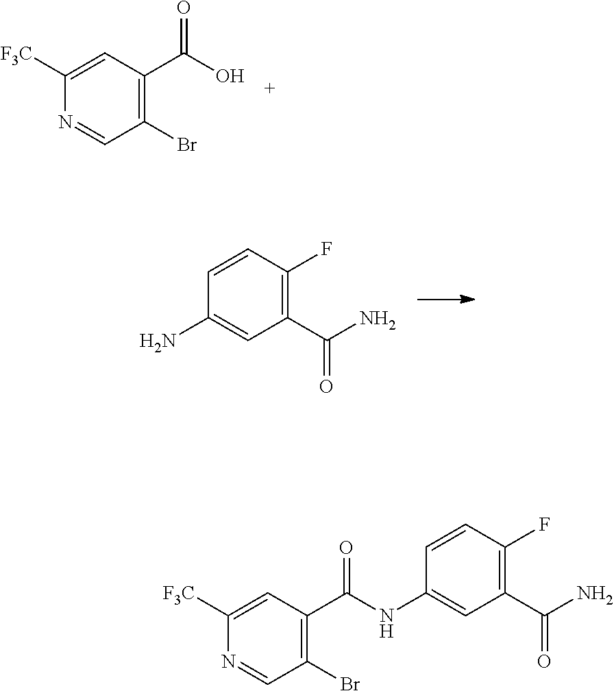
C1=CC(F)=C(C(N)=O)C=C1N.C1([F3C])=CC(C(O)=O)=C(Br)C=N1.C1([F3C])=CC(C(NC2=CC(C(N)=O)=C(F)C=C2)=O)=C(Br)C=N1
